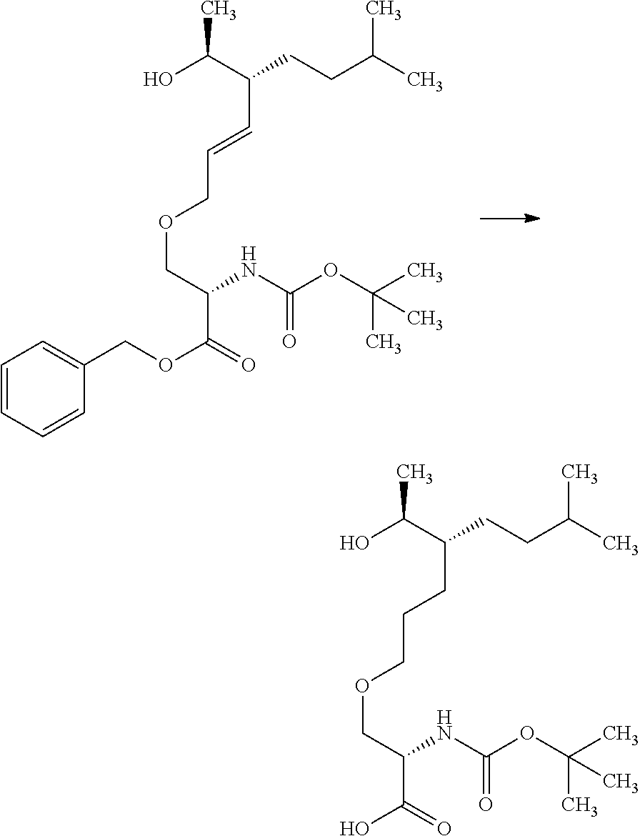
C1=CC=CC(COC(=O)C(NC(OC(C)(C)C)=O)COCC=CC(CCC(C)C)C(O)C)=C1.OC(=O)C(NC(OC(C)(C)C)=O)COCCCC(CCC(C)C)C(O)C
